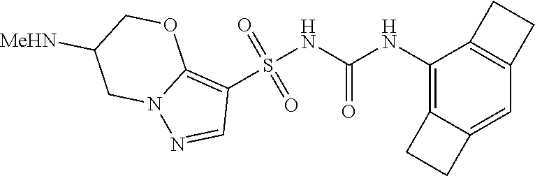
S(NC(NC1=C2C(=CC3=C1CC3)CC2)=O)(C1=C2N(N=C1)CC([MeHN])CO2)(=O)=O
